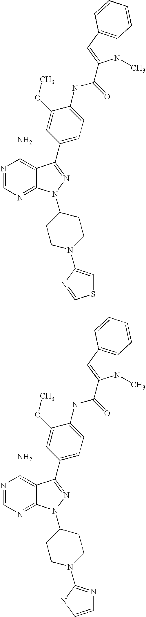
N1=CN=C2C(=C1N)C(C1=CC=C(NC(=O)C3=CC4=C(N3C)C=CC=C4)C(OC)=C1)=NN2C1CCN(C2=CSC=N2)CC1.N1=CN=C2C(=C1N)C(C1=CC=C(NC(=O)C3=CC4=C(N3C)C=CC=C4)C(OC)=C1)=NN2C1CCN(C2=NC=CN2)CC1
